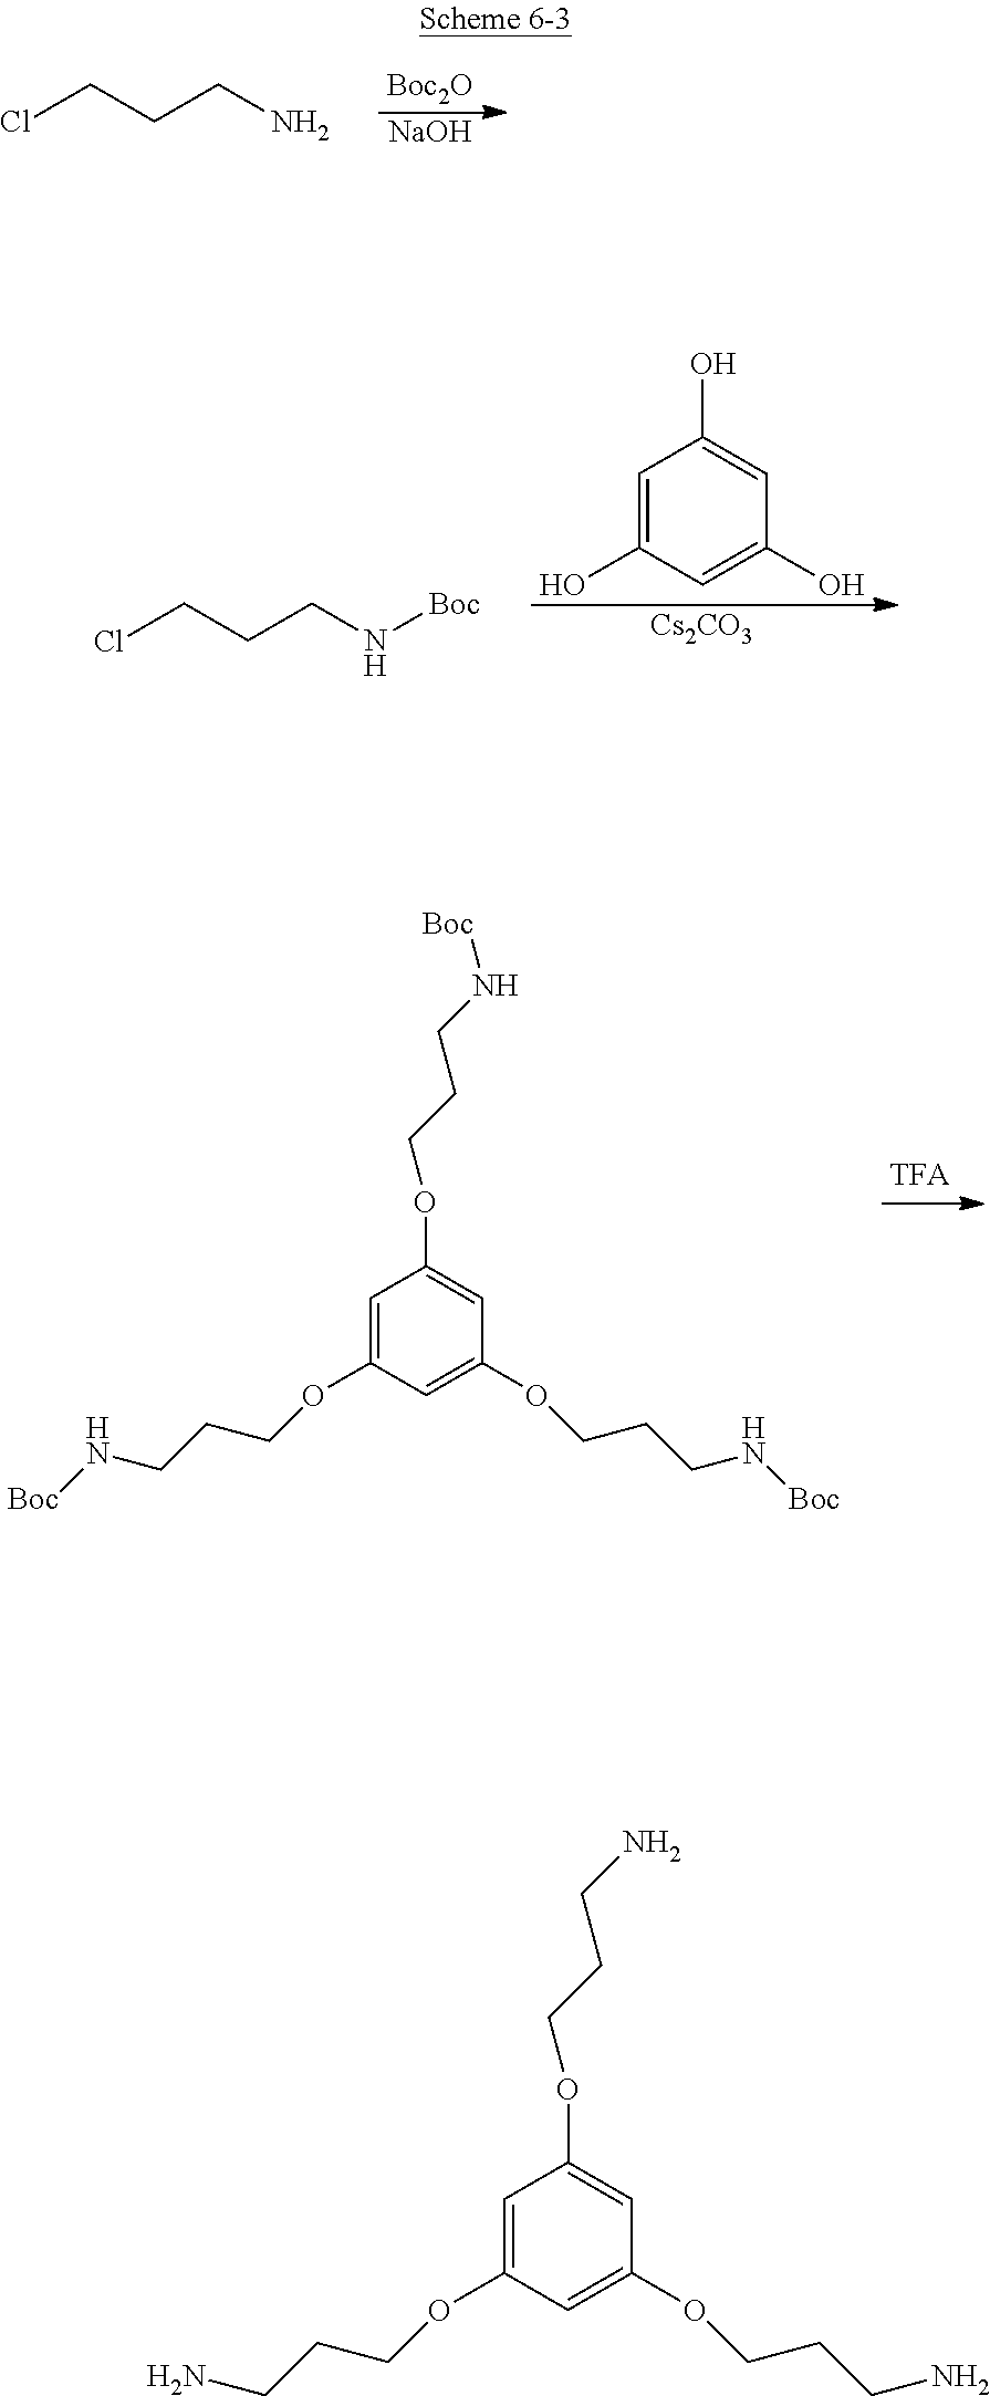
[Boc2O].[NaOH].ClCCCN.C1=C(O)C=C(O)C=C1O.[Cs2CO3].ClCCCN[Boc].C1=C(OCCCN[Boc])C=C(OCCCN[Boc])C=C1OCCCN[Boc].C1=C(OCCCN)C=C(OCCCN)C=C1OCCCN
